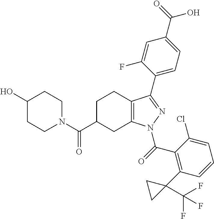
C1C(C(=O)N2CCC(O)CC2)CC2=C(C1)C(C1=CC=C(C(O)=O)C=C1F)=NN2C(=O)C1=C(C2(C(F)(F)F)CC2)C=CC=C1Cl
